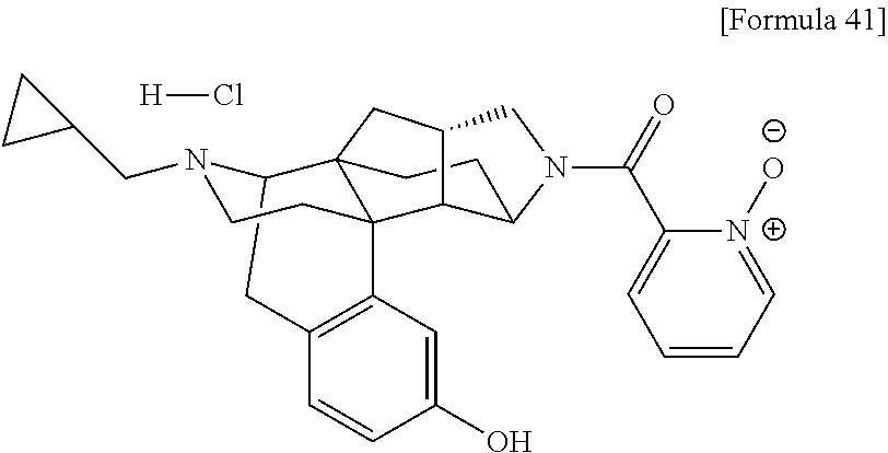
C(C1=CC=CC=[N+]1[O-])(=O)N1CC2CC34C5N(CC6CC6)CCC3(C3=C(C=CC(O)=C3)C5)C2C1CC4.[H]Cl
